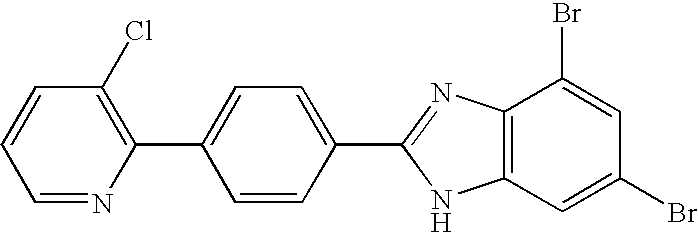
C1=NC(C2=CC=C(C3=NC4=C(N3)C=C(Br)C=C4Br)C=C2)=C(Cl)C=C1
